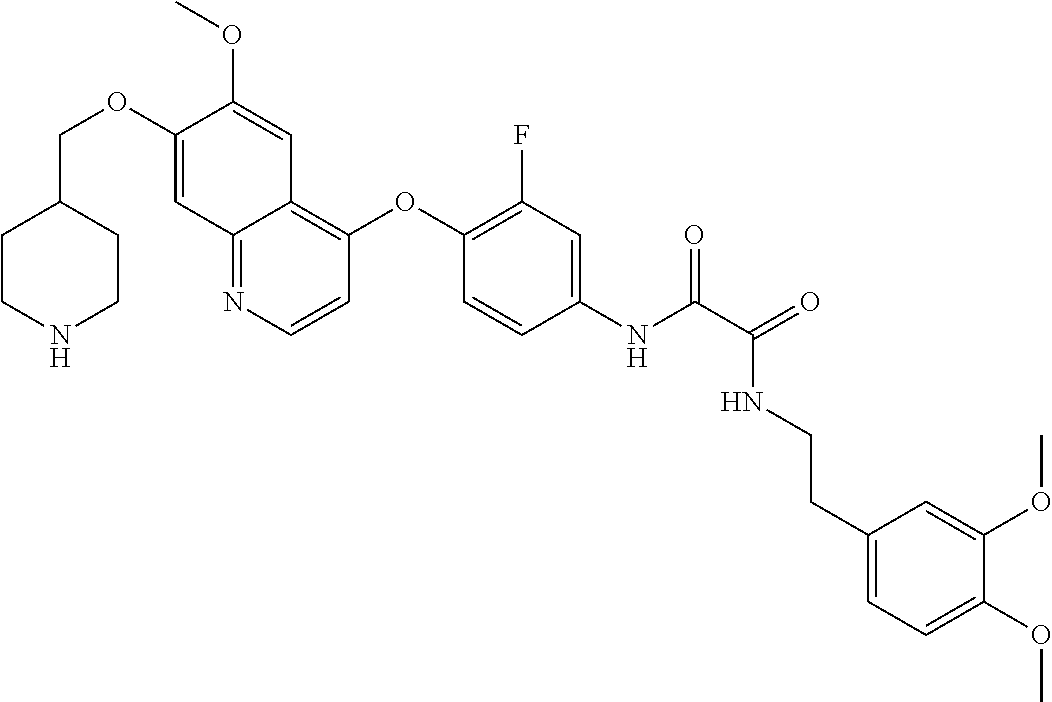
C1CNCCC1COC1=CC2=NC=CC(OC3=C(F)C=C(NC(=O)C(NCCC4=CC=C(OC)C(OC)=C4)=O)C=C3)=C2C=C1OC
